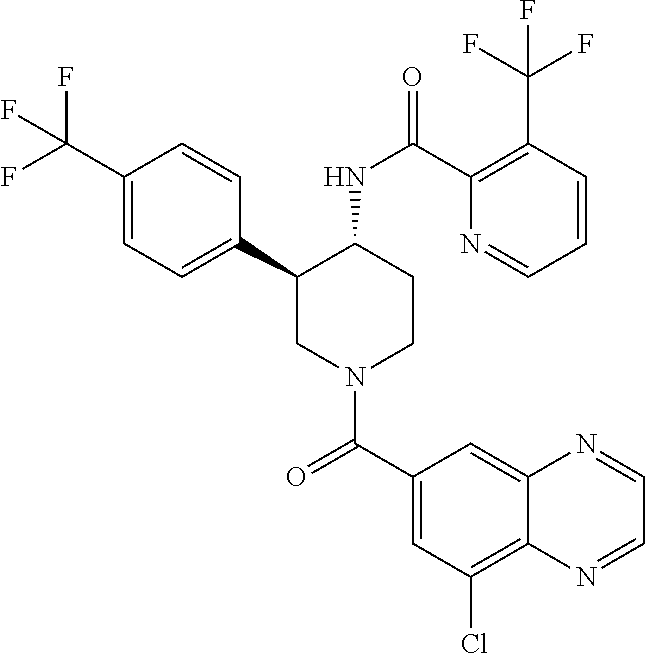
C1(C(F)(F)F)=CC=C(C2CN(C(C3=CC(Cl)=C4C(=C3)N=CC=N4)=O)CCC2NC(=O)C2=C(C(F)(F)F)C=CC=N2)C=C1
